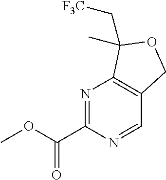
N1=C(C(OC)=O)N=CC2=C1C(C[F3C])(C)OC2
